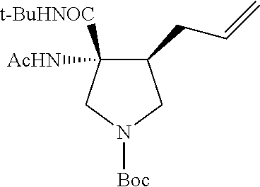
C1(CC=C)C([t-BuHNOC])([AcHN])CN([Boc])C1
